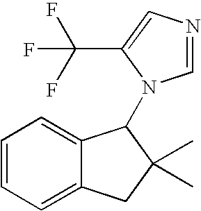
C1=CC=C2C(=C1)C(N1C=NC=C1C(F)(F)F)C(C)(C)C2
